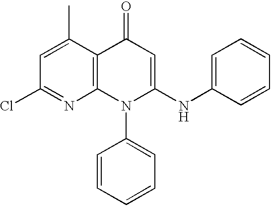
C12=C(C(C)=CC(Cl)=N1)C(=O)C=C(NC1=CC=CC=C1)N2C1=CC=CC=C1
